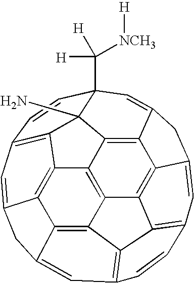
C12=C3C4=C5C6=C1C1=C7C=C6CC5=CC5=C4C4=C(C=C6C(=C34)C3=C2C1(N)C(C([NCH3][H])([H])[H])(C=C3C6)C=C7)C=C5
